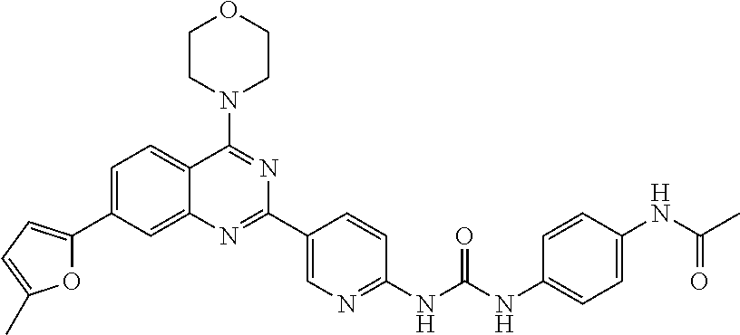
O1C(C2=CC=C3C(=C2)N=C(C2=CN=C(NC(NC4=CC=C(NC(C)=O)C=C4)=O)C=C2)N=C3N2CCOCC2)=CC=C1C
